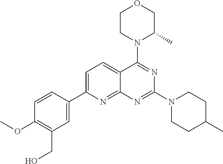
C1=C(C2=CC(CO)=C(OC)C=C2)N=C2C(=C1)C(N1C(C)COCC1)=NC(N1CCC(C)CC1)=N2
